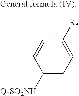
C1([Q-SO2NH])=CC=C([R5])C=C1
